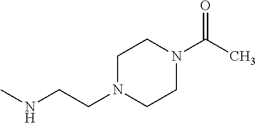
CNCCN1CCN(C(C)=O)CC1
